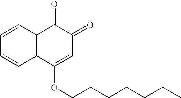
C1=CC=CC2=C1C(=O)C(=O)C=C2OCCCCCCC
